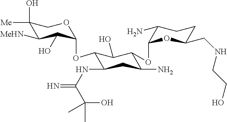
C1(O)([Me])C([MeHN])C(O)C(OC2C(NC(=N)C(O)(C)C)CC(N)C(OC3OC(CNCCO)CCC3N)C2O)OC1
